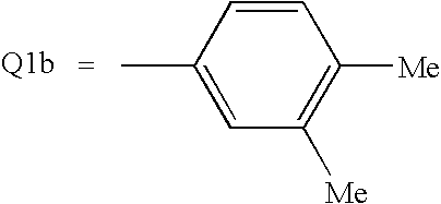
C1=C(C)C=CC([Me])=C1[Me]
